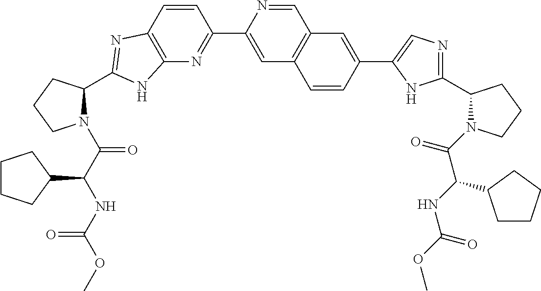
C12=C(C=CC(C3=CC4=C(C=N3)C=C(C3=CN=C(C5N(C(C(NC(=O)OC)C6CCCC6)=O)CCC5)N3)C=C4)=N1)N=C(C1N(C(C(NC(OC)=O)C3CCCC3)=O)CCC1)N2
